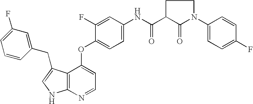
N(C(=O)C1C(=O)N(C2=CC=C(F)C=C2)CC1)C1=CC=C(OC2=CC=NC3=C2C(CC2=CC(F)=CC=C2)=CN3)C(F)=C1
